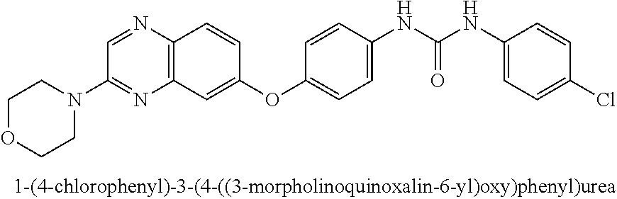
C1(N2CCOCC2)=NC2=C(N=C1)C=CC(OC1=CC=C(NC(NC3=CC=C(Cl)C=C3)=O)C=C1)=C2
